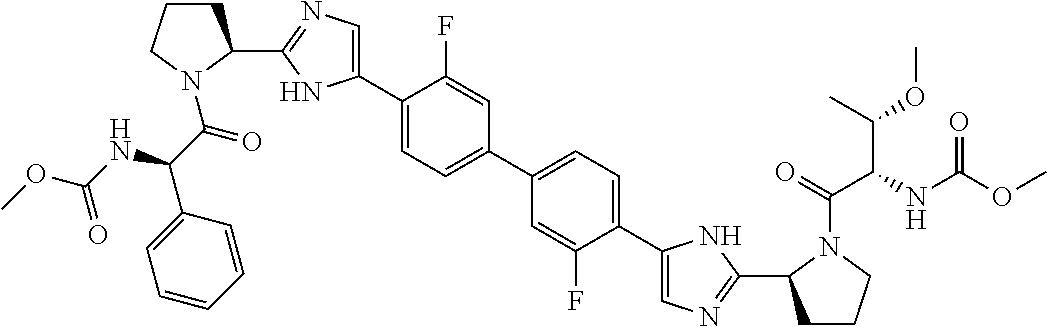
C1(C2=CN=C(C3CCCN3C(C(C3=CC=CC=C3)NC(OC)=O)=O)N2)=CC=C(C2=CC=C(C3=CN=C(C4CCCN4C(=O)C(NC(OC)=O)C(C)OC)N3)C(F)=C2)C=C1F
